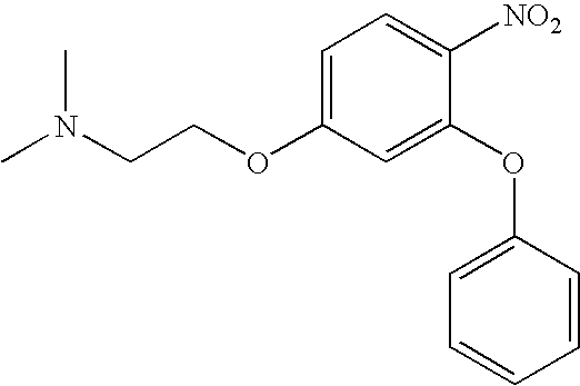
C1=C(OCCN(C)C)C=C(OC2=CC=CC=C2)C([NO2])=C1
